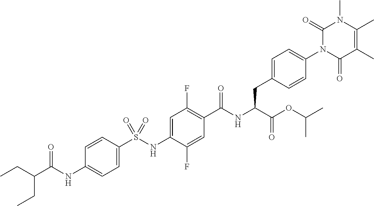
C1=C(S(NC2=CC(F)=C(C(NC(C(=O)OC(C)C)CC3=CC=C(N4C(=O)C(C)=C(C)N(C)C4=O)C=C3)=O)C=C2F)(=O)=O)C=CC(NC(C(CC)CC)=O)=C1
